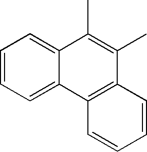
C1=CC=C2C(=C1)C(C)=C(C)C1=C2C=CC=C1
